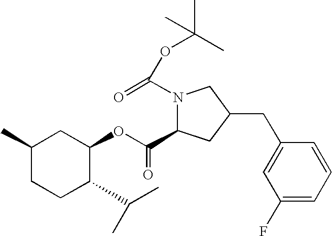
C1C(C)CCC(C(C)C)C1OC(C1N(C(OC(C)(C)C)=O)CC(CC2=CC(F)=CC=C2)C1)=O
